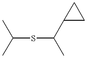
C(SC(C)C1CC1)(C)C
